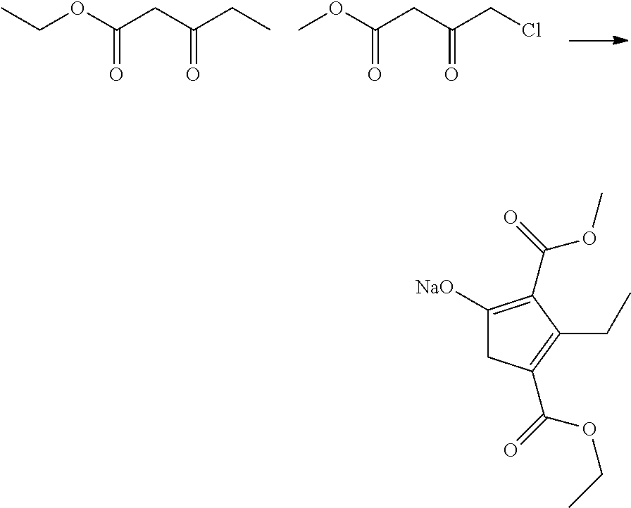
CCOC(CC(=O)CC)=O.COC(CC(=O)CCl)=O.C1([NaO])=C(C(OC)=O)C(CC)=C(C(=O)OCC)C1
